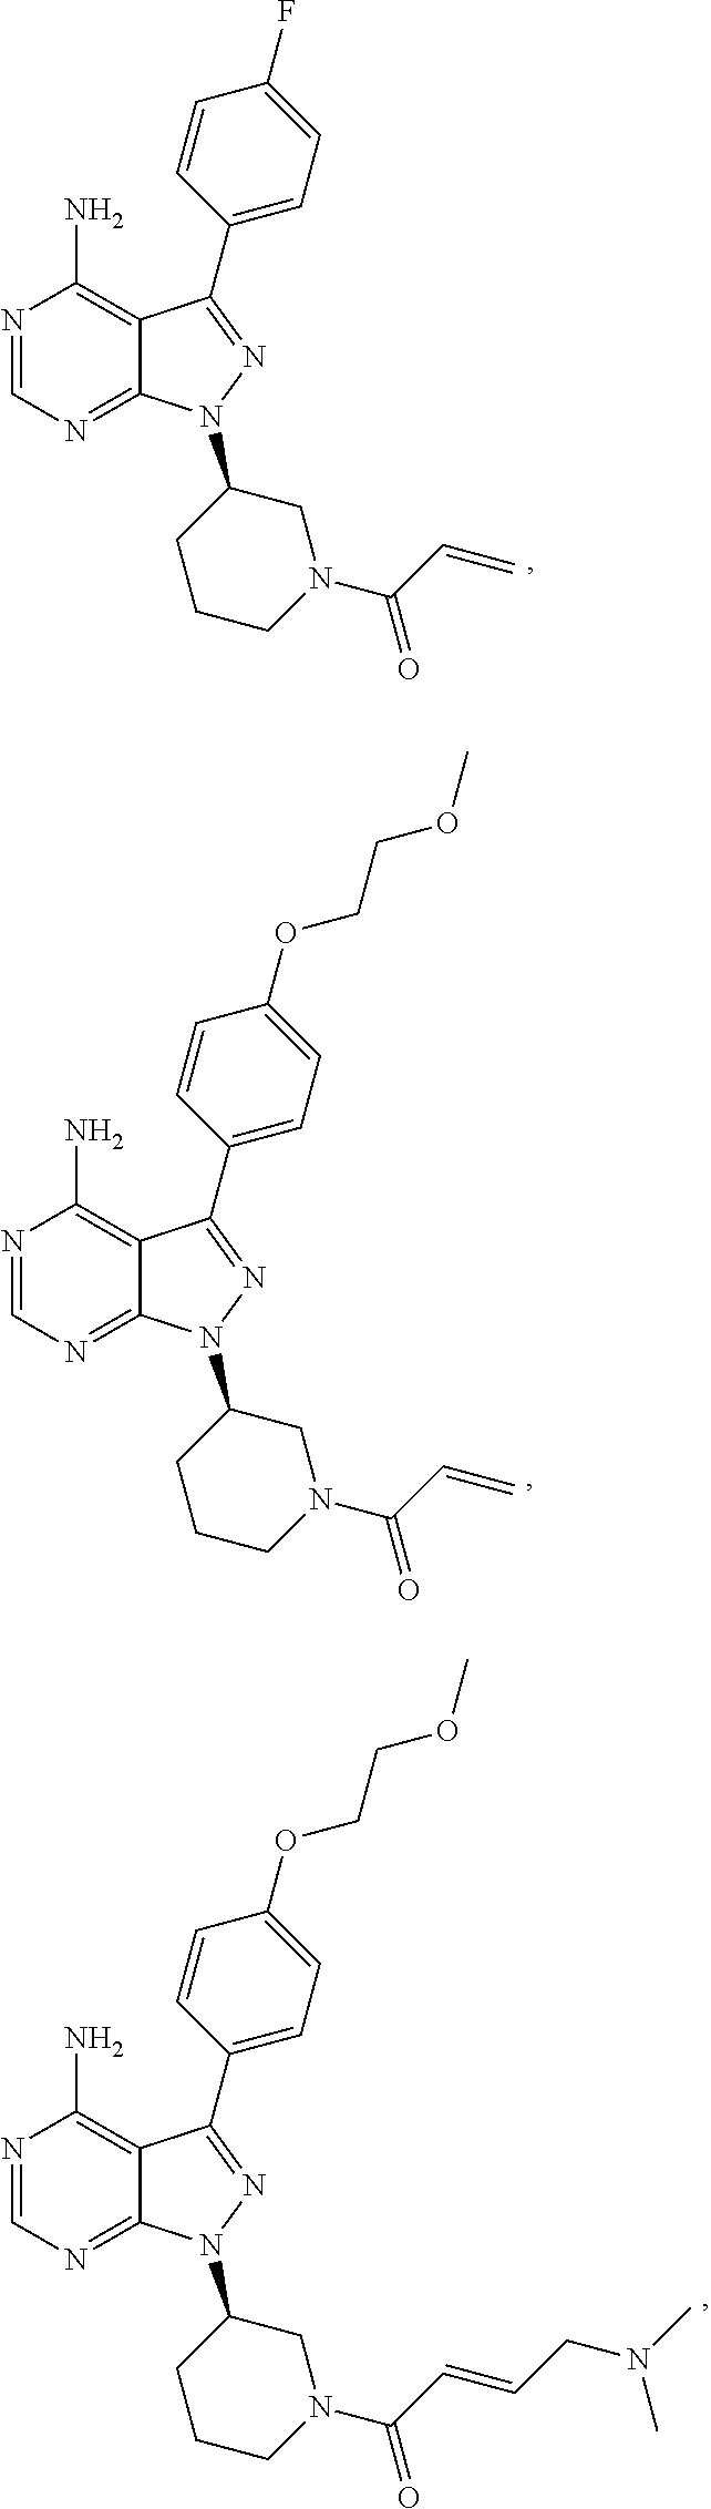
N1=CN=C2C(=C1N)C(C1=CC=C(F)C=C1)=NN2C1CCCN(C(C=C)=O)C1.N1=CN=C2C(=C1N)C(C1=CC=C(OCCOC)C=C1)=NN2C1CCCN(C(C=C)=O)C1.N1=CN=C2C(=C1N)C(C1=CC=C(OCCOC)C=C1)=NN2C1CCCN(C(C=CCN(C)C)=O)C1
